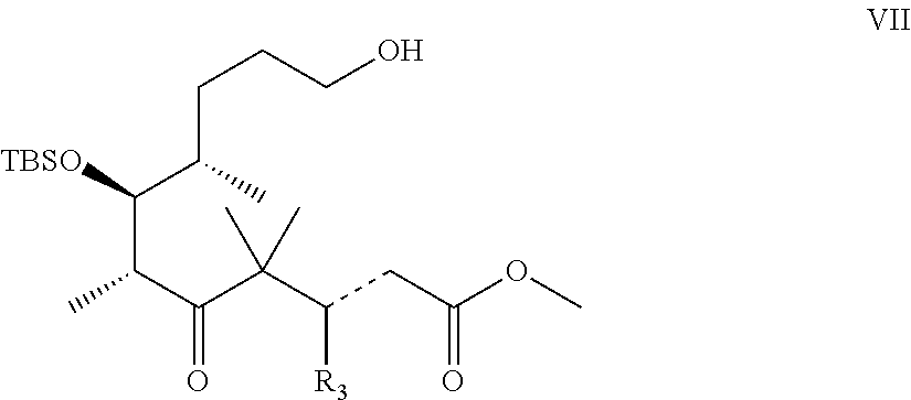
C(C([TBSO])C(CCCO)C)(C(=O)C(C)(C)C(CC(OC)=O)[R3])C
